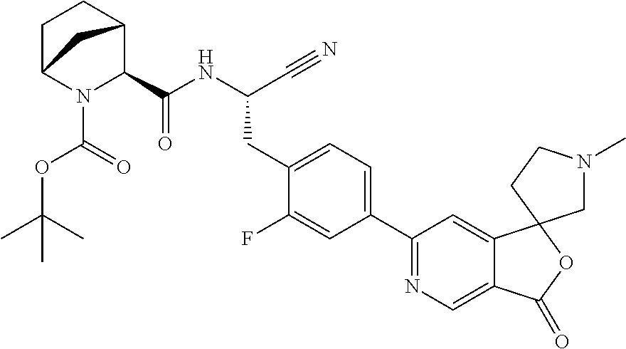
N(C(CC1=CC=C(C2=NC=C3C(=C2)C2(OC3=O)CN(C)CC2)C=C1F)C#N)C(=O)C1N(C(=O)OC(C)(C)C)C2CCC1C2
